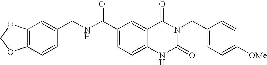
C12=C(C=CC(CNC(C3=CC=C4C(=C3)C(=O)N(CC3=CC=C([OMe])C=C3)C(=O)N4)=O)=C1)OCO2
